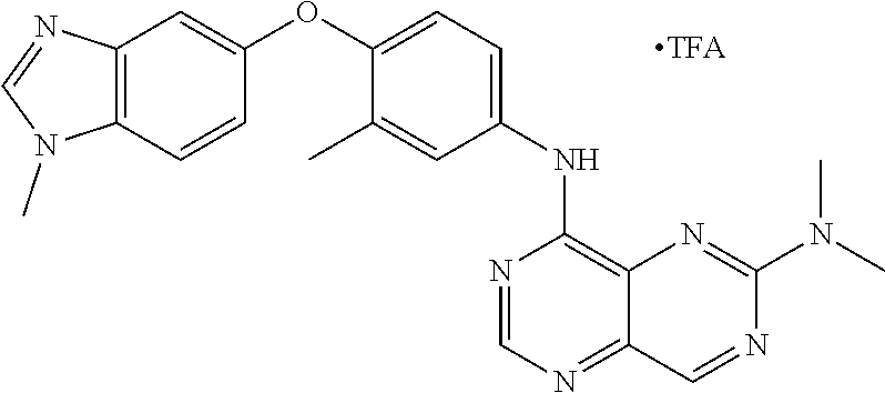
C12=C(C=CC(OC3=CC=C(NC4=C5C(=NC=N4)C=NC(N(C)C)=N5)C=C3C)=C1)N(C)C=N2
